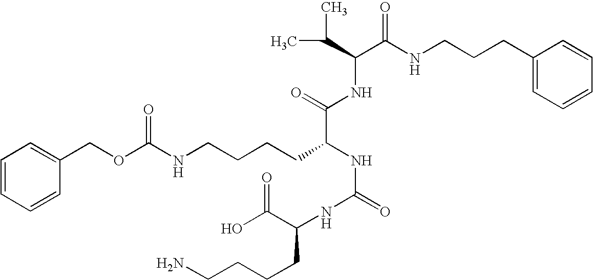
C1=CC=CC(COC(NCCCCC(NC(=O)NC(C(O)=O)CCCCN)C(NC(C(C)C)C(NCCCC2=CC=CC=C2)=O)=O)=O)=C1
